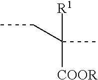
[R1]C(C)(CC)[COOR]
